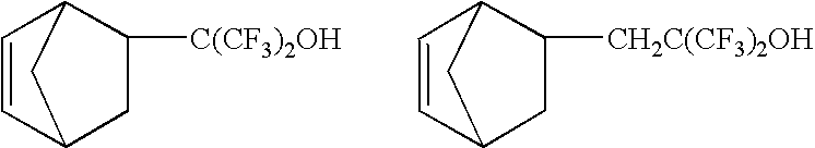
C1=CC2C([C(CF3)2OH])CC1C2.C1=CC2C([CH2C(CF3)2OH])CC1C2
